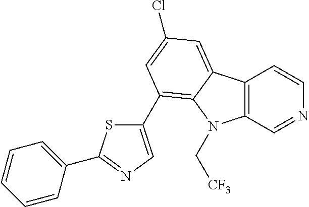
C12=C(C=NC=C1)N(C[CF3])C1=C(C3=CN=C(C4=CC=CC=C4)S3)C=C(Cl)C=C21
